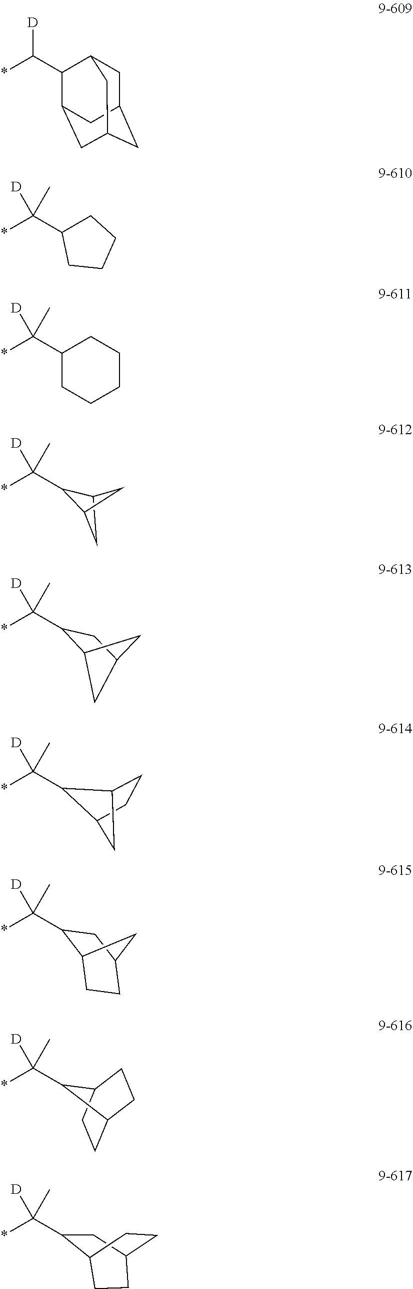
[D]C(*)(C1C2CC1C2)C.[D]C(C1CCCC1)(*)C.[D]C(C1CCCCC1)(*)C.[D]C(*)(C1C2CC(C1)C2)C.[D]C(*)(C1C2CCC1C2)C.[D]C(*)(C1C2CCC(C1)C2)C.[D]C(*)(C1C2CCC1CC2)C.[D]C(*)(C1CC2CCC1CC2)C.[D]C(*)C1C2CC3CC(CC1C3)C2
